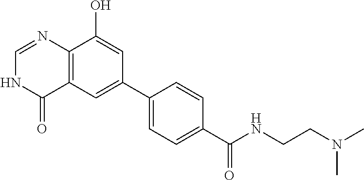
C12=C(C=C(C3=CC=C(C(NCCN(C)C)=O)C=C3)C=C1O)C(=O)NC=N2
